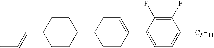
C1(F)=C(F)C(C2=CCC(C3CCC(C=CC)CC3)CC2)=CC=C1[C5H11]
